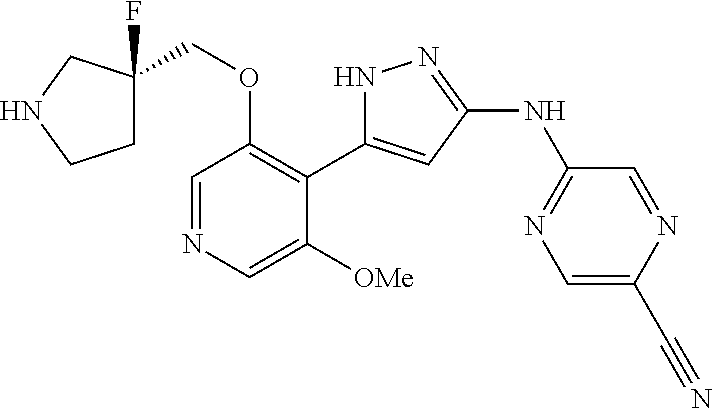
C1=NC=C([OMe])C(C2=CC(NC3=NC=C(C#N)N=C3)=NN2)=C1OCC1(F)CCNC1
